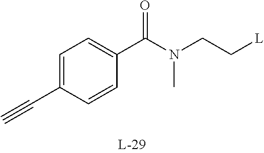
C#CC1=CC=C(C(N(C)CC[L])=O)C=C1
